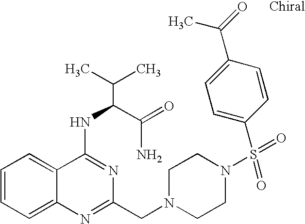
C1=CC=C2C(=C1)C(NC(C(N)=O)C(C)C)=NC(CN1CCN(S(=O)(=O)C3=CC=C(C(C)=O)C=C3)CC1)=N2
